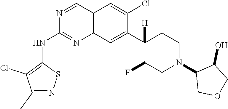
C12=C(C=C(C3([H])C(F)CN(C4COCC4O)CC3)C(Cl)=C1)N=C(NC1=C(Cl)C(C)=NS1)N=C2
